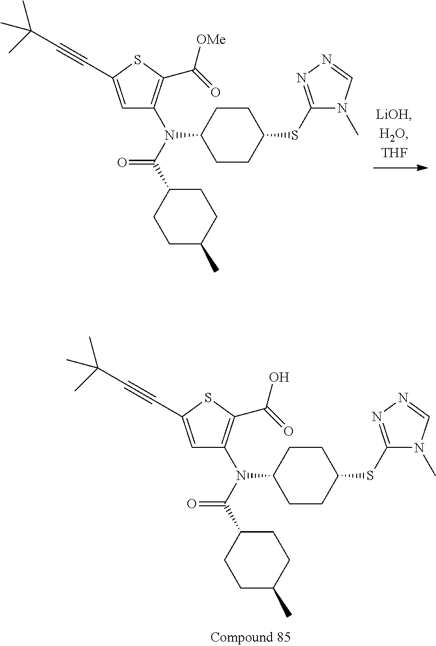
C1=C(C#CC(C)(C)C)SC(C(=O)[OMe])=C1N(C(C1CCC(C)CC1)=O)C1CCC(SC2=NN=CN2C)CC1.C1=C(C#CC(C)(C)C)SC(C(=O)O)=C1N(C(C1CCC(C)CC1)=O)C1CCC(SC2=NN=CN2C)CC1
